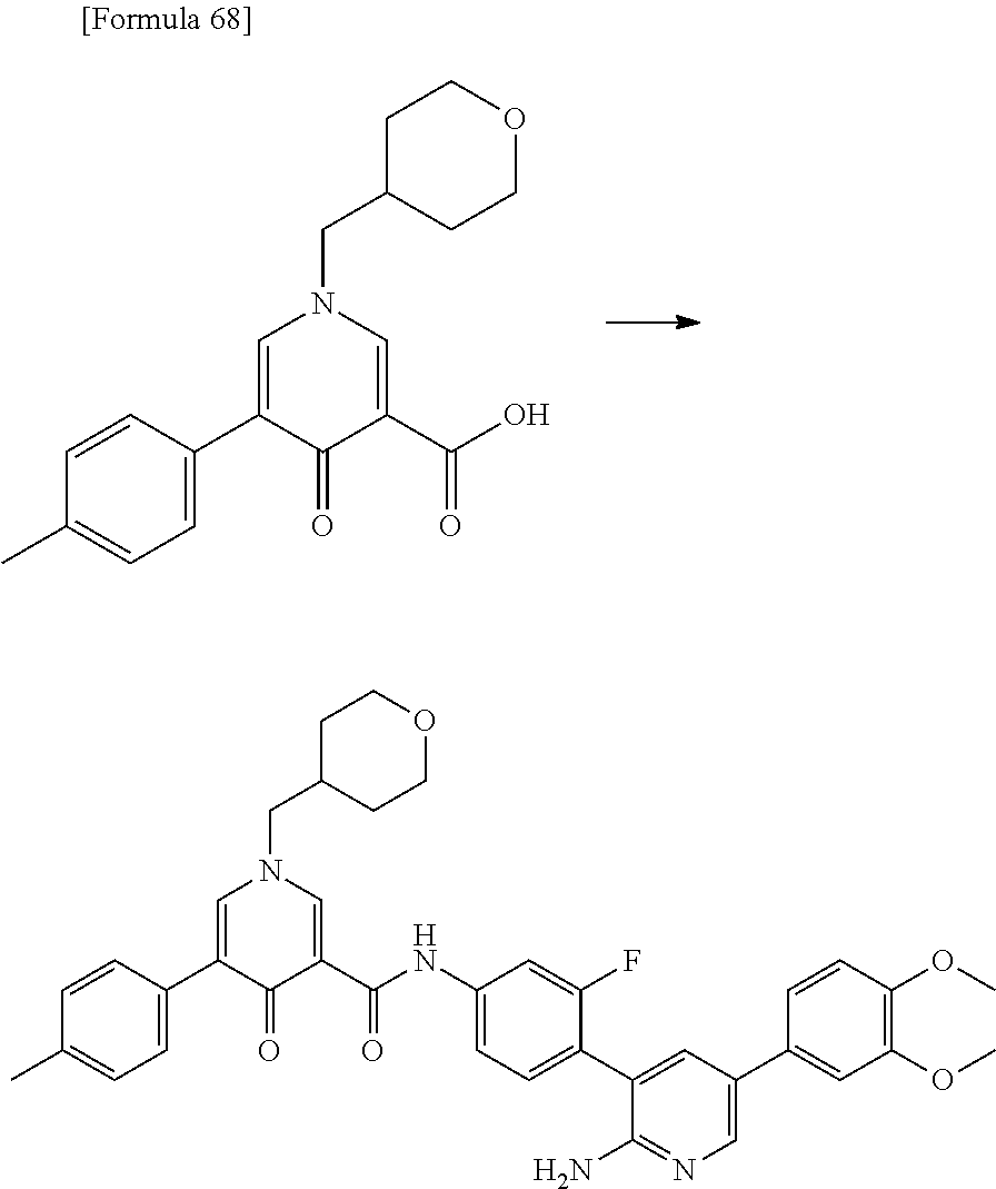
C1(C)=CC=C(C2=CN(CC3CCOCC3)C=C(C(O)=O)C2=O)C=C1.C1(C)=CC=C(C2=CN(CC3CCOCC3)C=C(C(NC3=CC=C(C4=CC(C5=CC(OC)=C(OC)C=C5)=CN=C4N)C(F)=C3)=O)C2=O)C=C1
